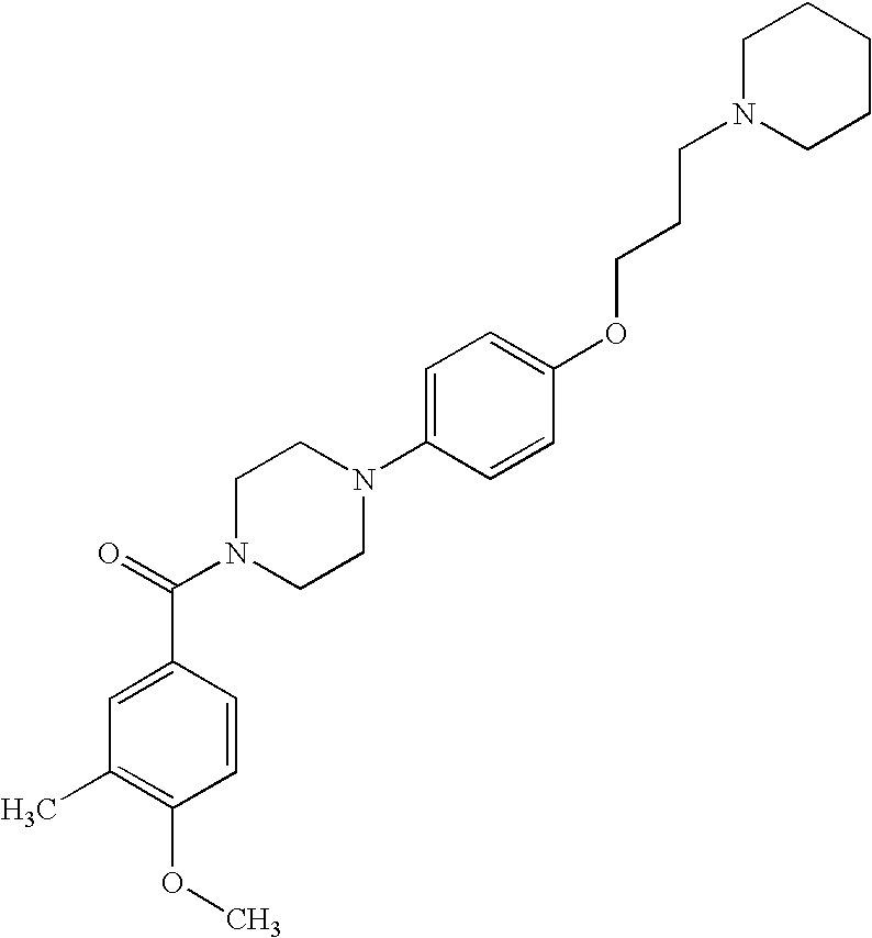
C1(C)=C(OC)C=CC(C(N2CCN(C3=CC=C(OCCCN4CCCCC4)C=C3)CC2)=O)=C1
